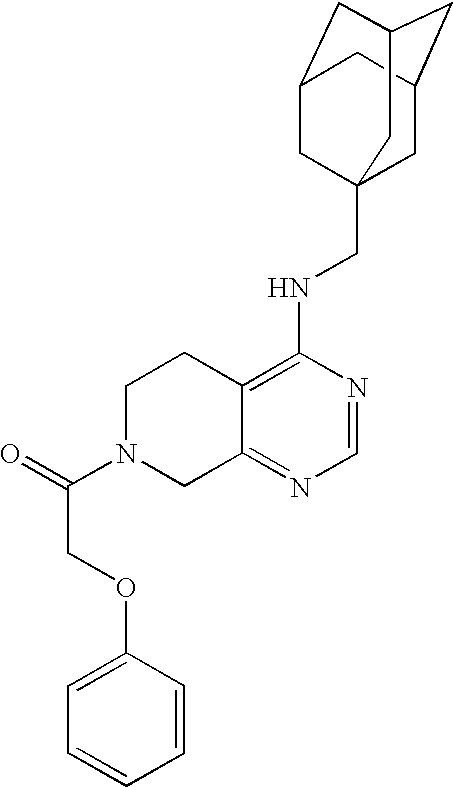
C12=C(NCC34CC5CC(CC(C3)C5)C4)N=CN=C1CN(C(=O)COC1=CC=CC=C1)CC2
